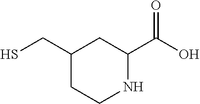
C1(CS)CCNC(C(O)=O)C1
